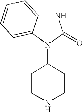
N1C2=CC=CC=C2N(C2CCNCC2)C1=O
